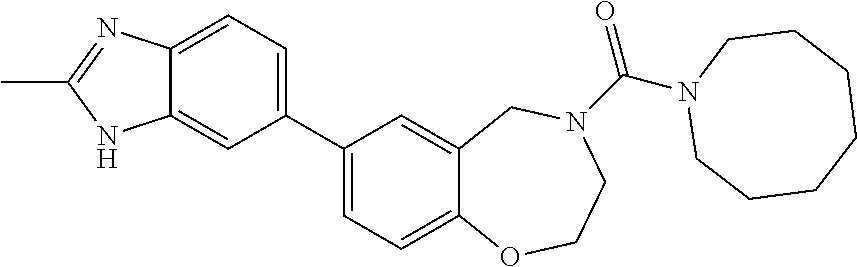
C1(C2=CC=C3C(=C2)NC(C)=N3)=CC=C2C(=C1)CN(C(N1CCCCCCC1)=O)CCO2
